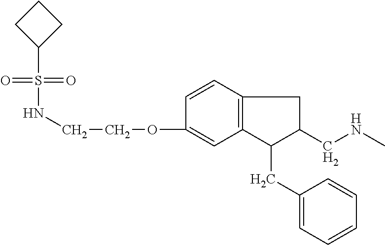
C12=C(C=CC(OCCNS(C3CCC3)(=O)=O)=C1)CC(CNC)C2CC1=CC=CC=C1
